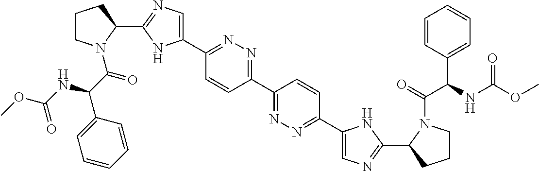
C1(C2N(C(C(C3=CC=CC=C3)NC(OC)=O)=O)CCC2)=NC=C(C2=NN=C(C3=NN=C(C4=CN=C(C5CCCN5C(C(C5=CC=CC=C5)NC(OC)=O)=O)N4)C=C3)C=C2)N1
